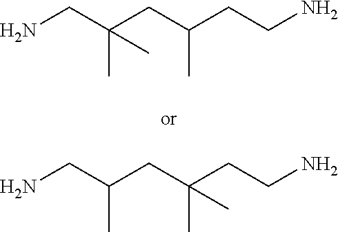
NCC(CC(CCN)C)(C)C.NCC(CC(CCN)(C)C)C
